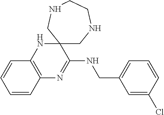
C1=CC2=C(C=C1)NC1(C(NCC3=CC=CC(Cl)=C3)=N2)CNCCNC1
